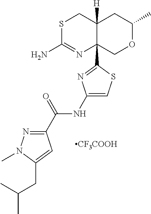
S1C(N)=NC2(C3=NC(NC(C4=NN(C)C(CC(C)C)=C4)=O)=CS3)C([H])(C1)CC(C)OC2.[CF3COOH]
